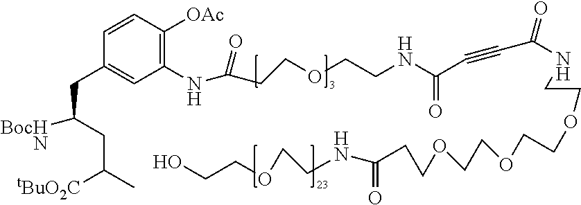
C1(CC([BocHN])CC(C)[tBuO2C])=CC(NC(CCOCCNC(=O)C#CC(=O)NCCOCCOCCOCCC(=O)NCCOCCO)=O)=C([OAc])C=C1
